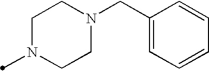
N1(C)CCN(CC2=CC=CC=C2)CC1
